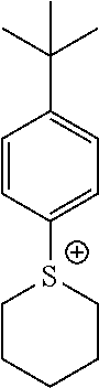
C1=CC([S+]2CCCCC2)=CC=C1C(C)(C)C
